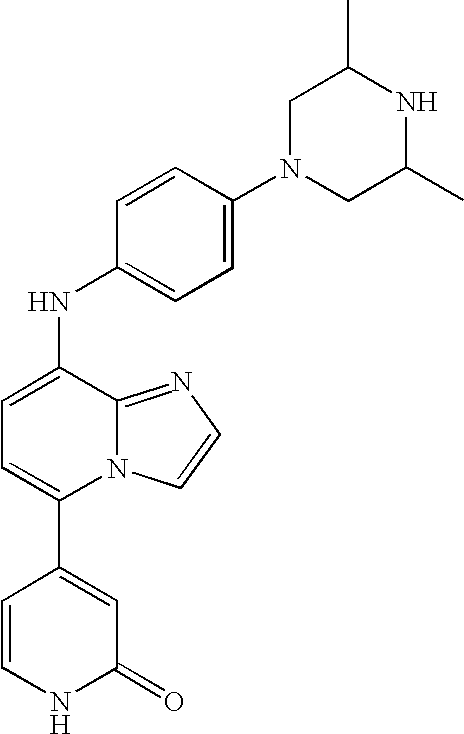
C1(C2=CC=C(NC3=CC=C(N4CC(C)NC(C)C4)C=C3)C3=NC=CN23)=CC(=O)NC=C1
